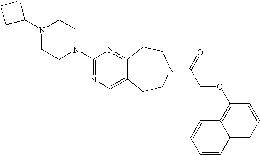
N1(C2CCC2)CCN(C2=NC=C3C(=N2)CCN(C(=O)COC2=C4C(=CC=C2)C=CC=C4)CC3)CC1
